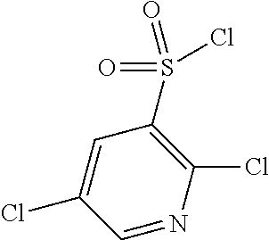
O=S(=O)(C1=C(Cl)N=CC(Cl)=C1)Cl
